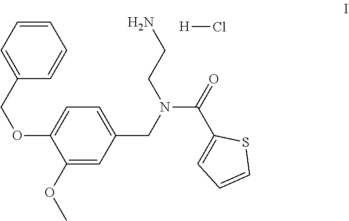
[H]Cl.C1=CC=C(COC2=CC=C(CN(CCN)C(=O)C3=CC=CS3)C=C2OC)C=C1
